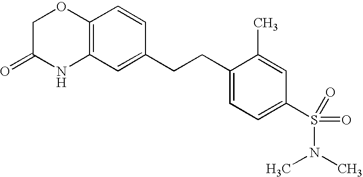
C12=C(C=C(CCC3=CC=C(S(=O)(=O)N(C)C)C=C3C)C=C1)NC(=O)CO2
